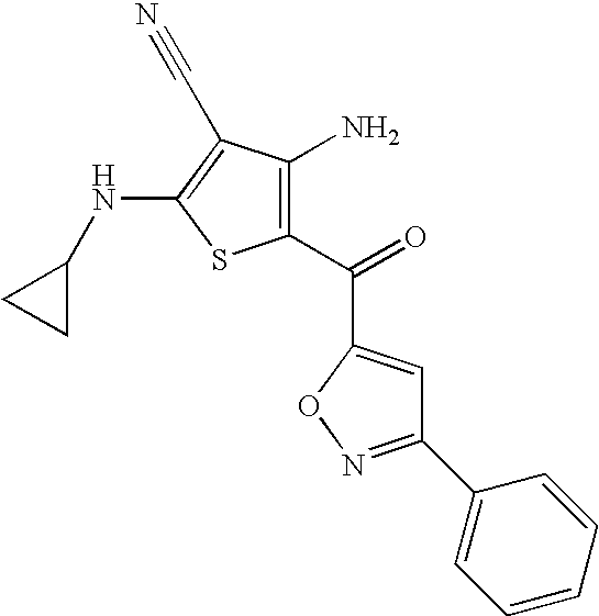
C1(C2=CC=CC=C2)=NOC(C(C2=C(N)C(C#N)=C(NC3CC3)S2)=O)=C1
